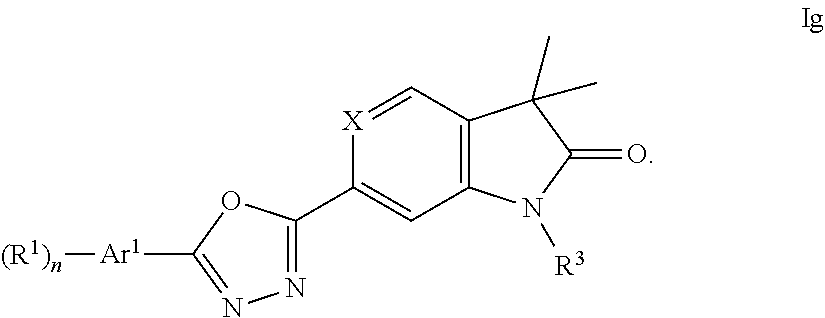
N1=C([Ar1][(R1)n])OC(C2=CC3=C(C=[X]2)C(C)(C)C(=O)N3[R3])=N1
